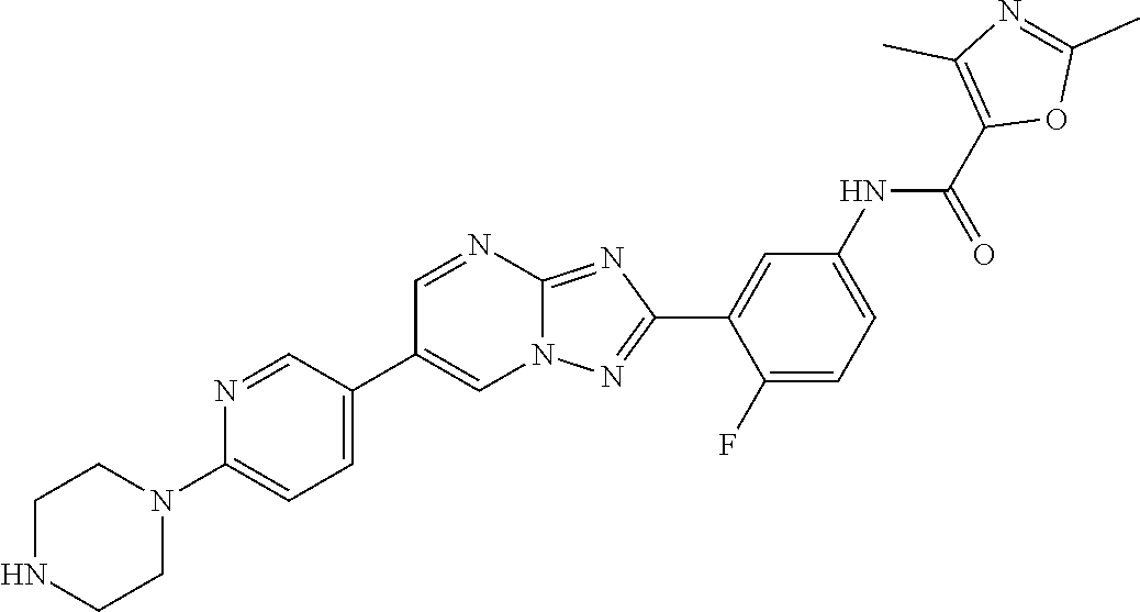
C1(F)=CC=C(NC(C2=C(C)N=C(C)O2)=O)C=C1C1=NN2C(=N1)N=CC(C1=CC=C(N3CCNCC3)N=C1)=C2
